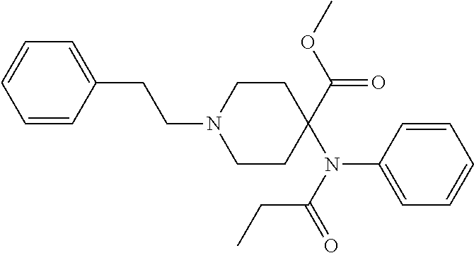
C1(CCN2CCC(N(C3=CC=CC=C3)C(=O)CC)(C(OC)=O)CC2)=CC=CC=C1
